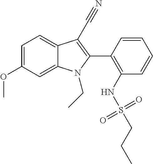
C1=C2C(=CC=C1OC)C(C#N)=C(C1=C(NS(CCC)(=O)=O)C=CC=C1)N2CC
